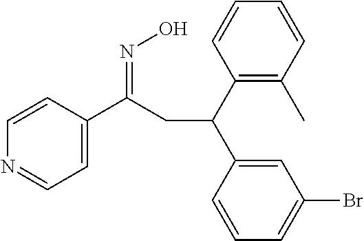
C1=C(C(=NO)CC(C2=C(C)C=CC=C2)C2=CC(Br)=CC=C2)C=CN=C1
